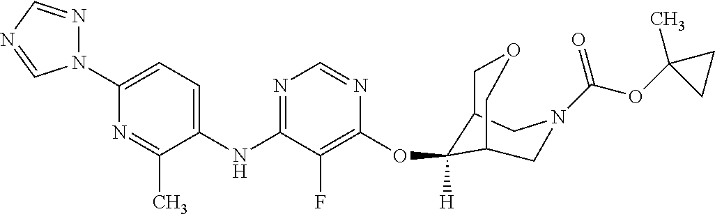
C1(NC2=NC=NC(OC3([H])C4COCC3CN(C(=O)OC3(C)CC3)C4)=C2F)=CC=C(N2N=CN=C2)N=C1C
